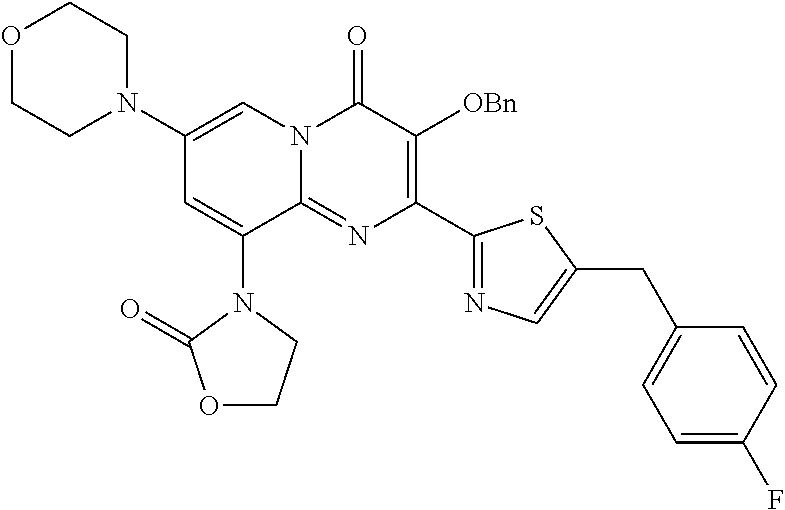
C1(N2CCOCC2)=CN2C(=NC(C3=NC=C(CC4=CC=C(F)C=C4)S3)=C([OBn])C2=O)C(N2C(=O)OCC2)=C1
